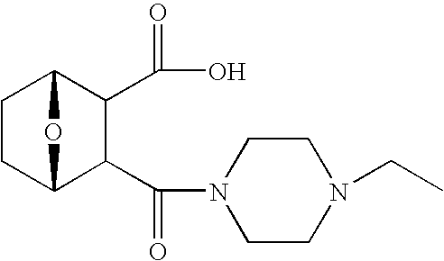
C1CC2C(C(=O)N3CCN(CC)CC3)C(C(=O)O)C1O2
